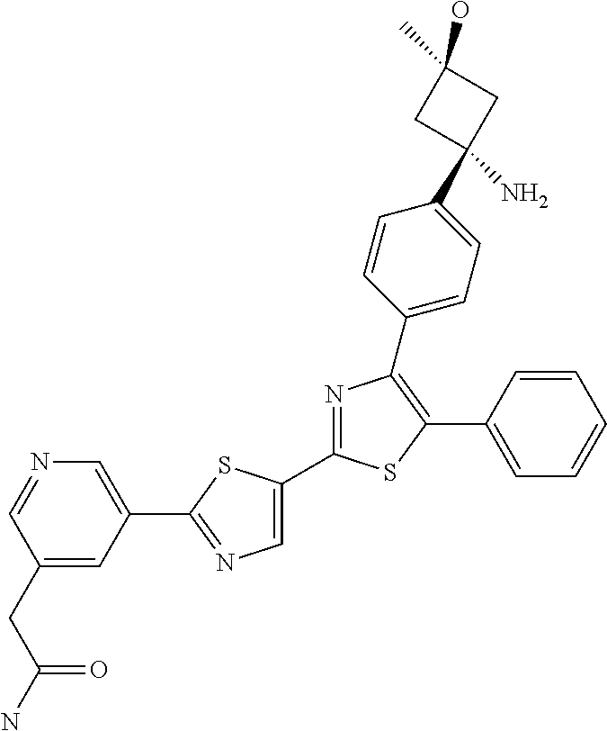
C1(C)(O)CC(N)(C2=CC=C(C3=C(C4=CC=CC=C4)SC(C4=CN=C(C5=CN=CC(CC(N)=O)=C5)S4)=N3)C=C2)C1
